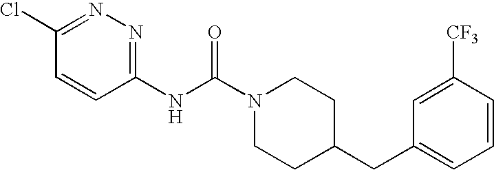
N(C(N1CCC(CC2=CC=CC([CF3])=C2)CC1)=O)C1=NN=C(Cl)C=C1
